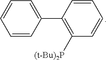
C1=CC(C2=C([(t-Bu)2P])C=CC=C2)=CC=C1
